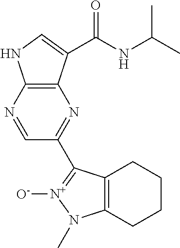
C1=NC2=C(N=C1C1=[N+]([O-])N(C)C3=C1CCCC3)C(C(NC(C)C)=O)=CN2
